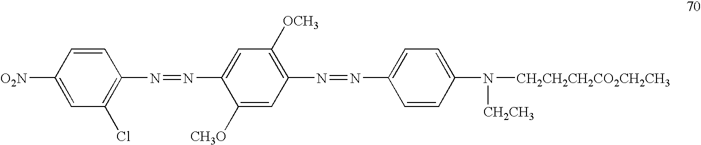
C1=CC(N=NC2=CC([OCH3])=C(N=NC3=CC=C(N([CH2CH2CH2CO2CH2CH3])[CH2CH3])C=C3)C=C2[CH3O])=C(Cl)C=C1[O2N]
